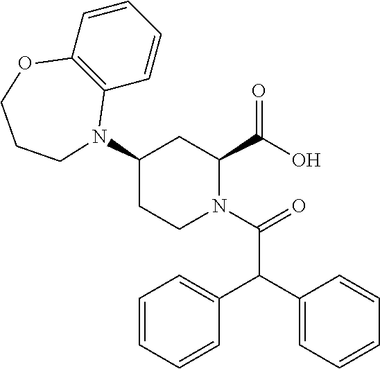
C1=CC2=C(C=C1)N(C1CC(C(O)=O)N(C(=O)C(C3=CC=CC=C3)C3=CC=CC=C3)CC1)CCCO2
